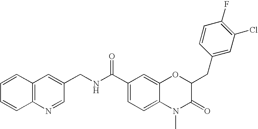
C1(C(NCC2=CC3=C(N=C2)C=CC=C3)=O)=CC=C2C(=C1)OC(CC1=CC(Cl)=C(F)C=C1)C(=O)N2C
